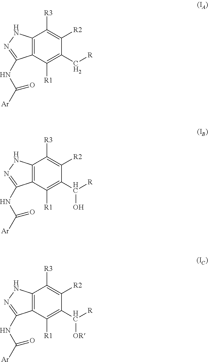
C12=C(C([R1])=C(C([R])O)C([R2])=C1[R3])C(NC([Ar])=O)=NN2.C12=C(C([R1])=C(C[R])C([R2])=C1[R3])C(NC([Ar])=O)=NN2.C12=C(C([R1])=C(C([R])[OR])C([R2])=C1[R3])C(NC([Ar])=O)=NN2
